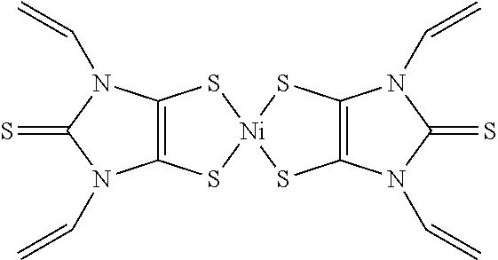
C12=C(S[Ni]3(S1)SC1=C(S3)N(C=C)C(=S)N1C=C)N(C=C)C(=S)N2C=C
